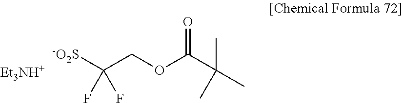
[-O2S]C(COC(C(C)(C)C)=O)(F)F.[Et3NH+]
